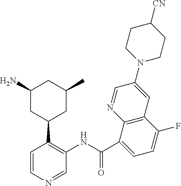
C1=NC2=C(C=C1N1CCC([CN])CC1)C(F)=CC=C2C(NC1=C(C2CC(C)CC(N)C2)C=CN=C1)=O
